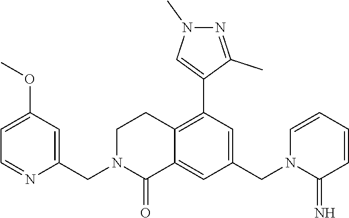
C1N(CC2=CC(OC)=CC=N2)C(=O)C2=CC(CN3C(=N)C=CC=C3)=CC(C3=CN(C)N=C3C)=C2C1
